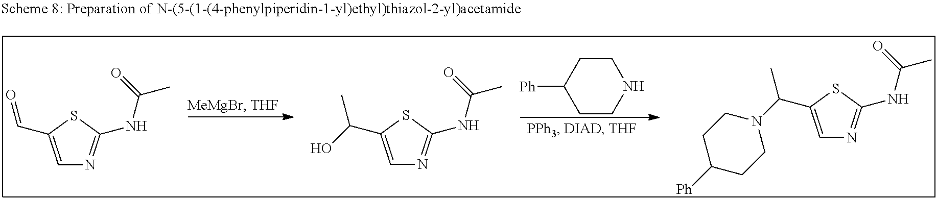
C1CNCCC1[Ph].C1=C(C=O)SC(NC(=O)C)=N1.C1=C(C(C)O)SC(NC(=O)C)=N1.C1=C(C(C)N2CCC([Ph])CC2)SC(NC(=O)C)=N1
